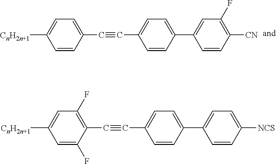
C1(F)=C([CN])C=CC(C2=CC=C(C#CC3=CC=C([CnH2n+1])C=C3)C=C2)=C1.C1=C([NCS])C=CC(C2=CC=C(C#CC3=C(F)C=C([CnH2n+1])C=C3F)C=C2)=C1
